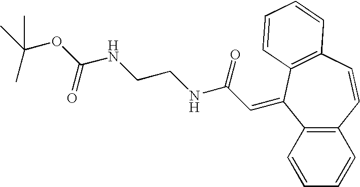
C12=C(C=CC=C1)C(=CC(NCCNC(OC(C)(C)C)=O)=O)C1=C(C=C2)C=CC=C1
